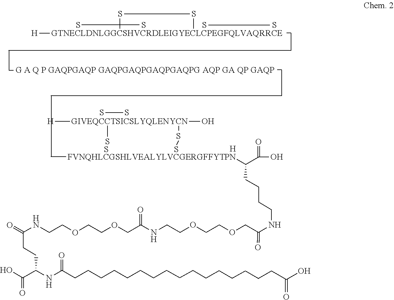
[H].[H][GIVEQCCTSICSLYQLENYCN](O)S.SS.[H][GTNECLDNLGGCSHVCRDLEIGYECLCPEGFQLVAQRRCE].S.S.S.S.S.S.S.SS.[FVNQHLCGSHLVEALYLVCGERGFFYTPN]C(C(=O)O)CCCCNC(COCCOCCNC(COCCOCCNC(=O)CCC(NC(CCCCCCCCCCCCCCCCC(O)=O)=O)C(=O)O)=O)=O
